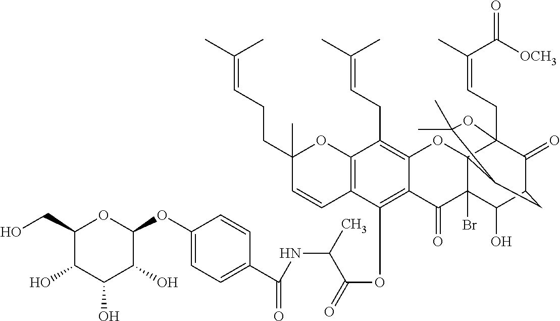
C1(O)C(CO)OC(OC2=CC=C(C(=O)NC(C(=O)OC3=C4C(=C(CC=C(C)C)C5=C3C=CC(C)(CCC=C(C)C)O5)OC35C(Br)(C4=O)C(O)C4C(=O)C3(CC=C(C)C(=O)[OCH3])OC(C)(C)C5C4)C)C=C2)C(O)C1O
